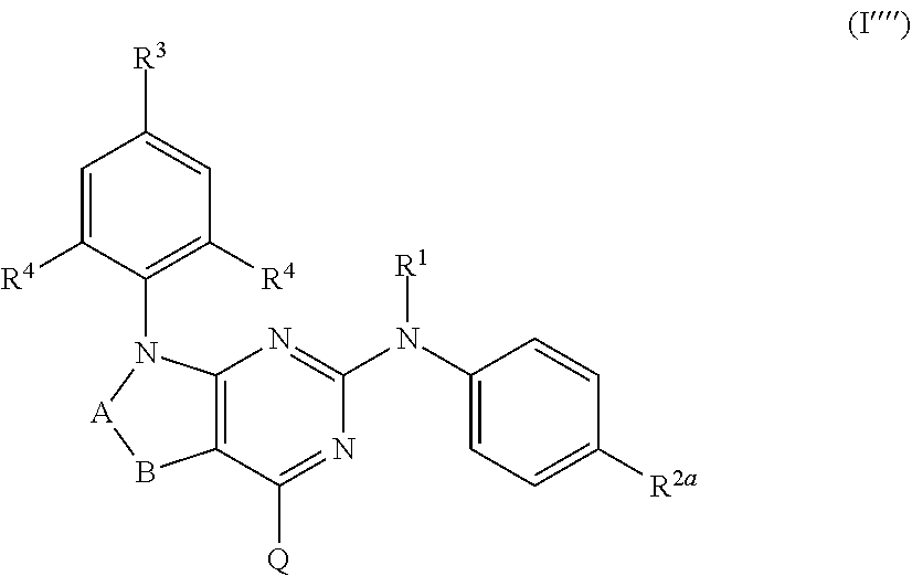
C1=C([R4])C(N2C3=C(B[A]2)C([Q])=NC(N(C2=CC=C([R2a])C=C2)[R1])=N3)=C([R4])C=C1[R3]
